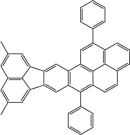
C12=CC3=C(C=C1C1=CC(C)=CC4=C1C2=CC(C)=C4)C(C1=CC=CC=C1)=C1C2=C3C=C(C3=CC=CC=C3)C3=C2C(=CC=C3)C=C1
